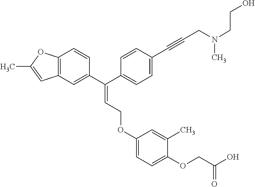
C1=C(C(C2=CC=C(C#CCN(C)CCO)C=C2)=CCOC2=CC=C(OCC(=O)O)C(C)=C2)C=CC2=C1C=C(C)O2
